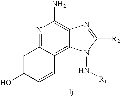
C1(O)=CC2=NC(N)=C3C(=C2C=C1)N(N[R1])C([R2])=N3
